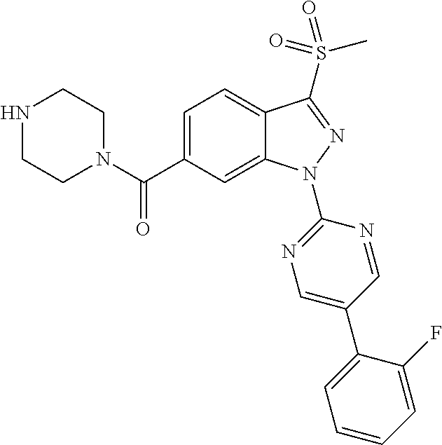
N1CCN(C(C2=CC=C3C(=C2)N(C2=NC=C(C4=CC=CC=C4F)C=N2)N=C3S(C)(=O)=O)=O)CC1
